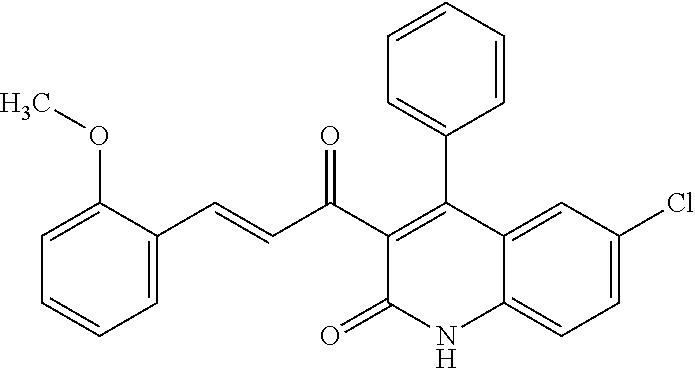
C1(C(C=CC2=CC=CC=C2OC)=O)=C(C2=CC=CC=C2)C2=CC(Cl)=CC=C2NC1=O
